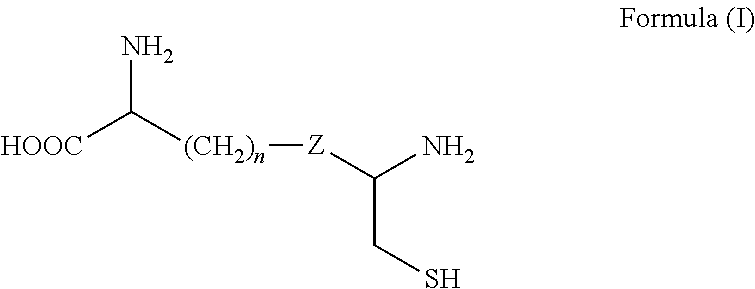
[HOOC]C([(CH2)n][Z]C(CS)N)N
